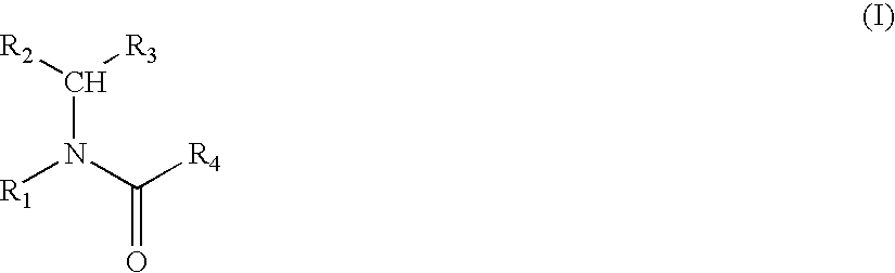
C(N(C([R4])=O)[R1])([R2])[R3]
